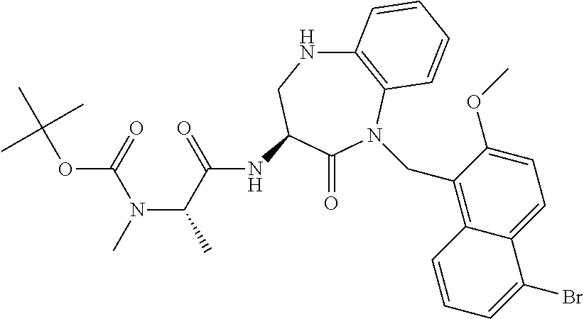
C12=C(N(CC3=C4C(=CC=C3OC)C(Br)=CC=C4)C(=O)C(NC(C(N(C)C(OC(C)(C)C)=O)C)=O)CN1)C=CC=C2
